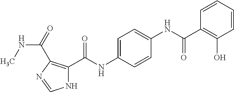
C1=CC=CC(C(NC2=CC=C(NC(C3=C(C(NC)=O)N=CN3)=O)C=C2)=O)=C1O
